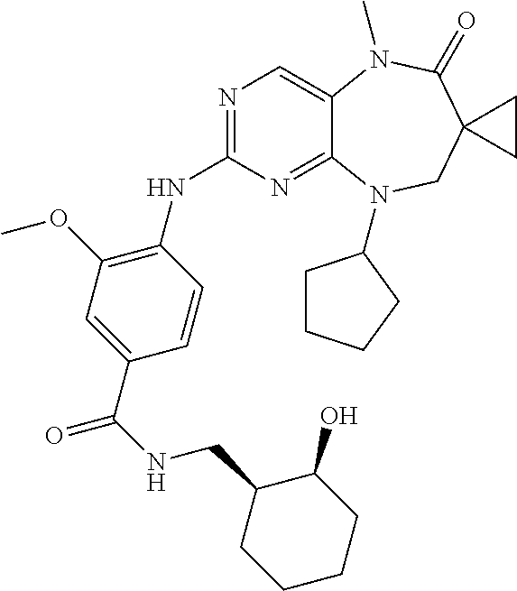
N1=C(NC2=C(OC)C=C(C(=O)NCC3CCCCC3O)C=C2)N=C2C(=C1)N(C)C(=O)C1(CN2C2CCCC2)CC1
